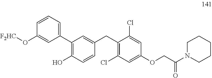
C1(C2=C(O)C=CC(CC3=C(Cl)C=C(OCC(=O)N4CCCCC4)C=C3Cl)=C2)=CC=CC(O[F2HC])=C1
